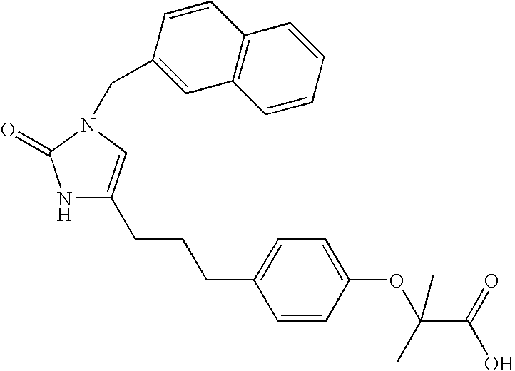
C1=CC(OC(C(=O)O)(C)C)=CC=C1CCCC1=CN(CC2=CC3=C(C=C2)C=CC=C3)C(=O)N1
